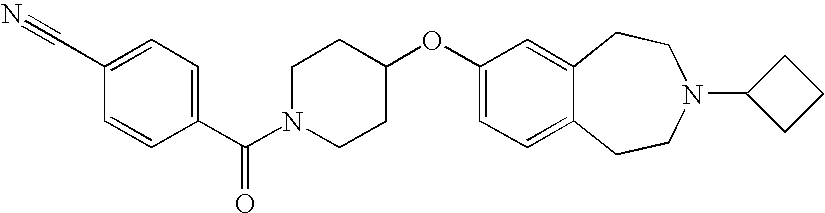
C1(OC2CCN(C(C3=CC=C(C#N)C=C3)=O)CC2)=CC=C2C(=C1)CCN(C1CCC1)CC2
